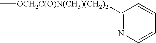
N1=C([OCH2C(O)N(CH3)(CH2)2]C)C=CC=C1
